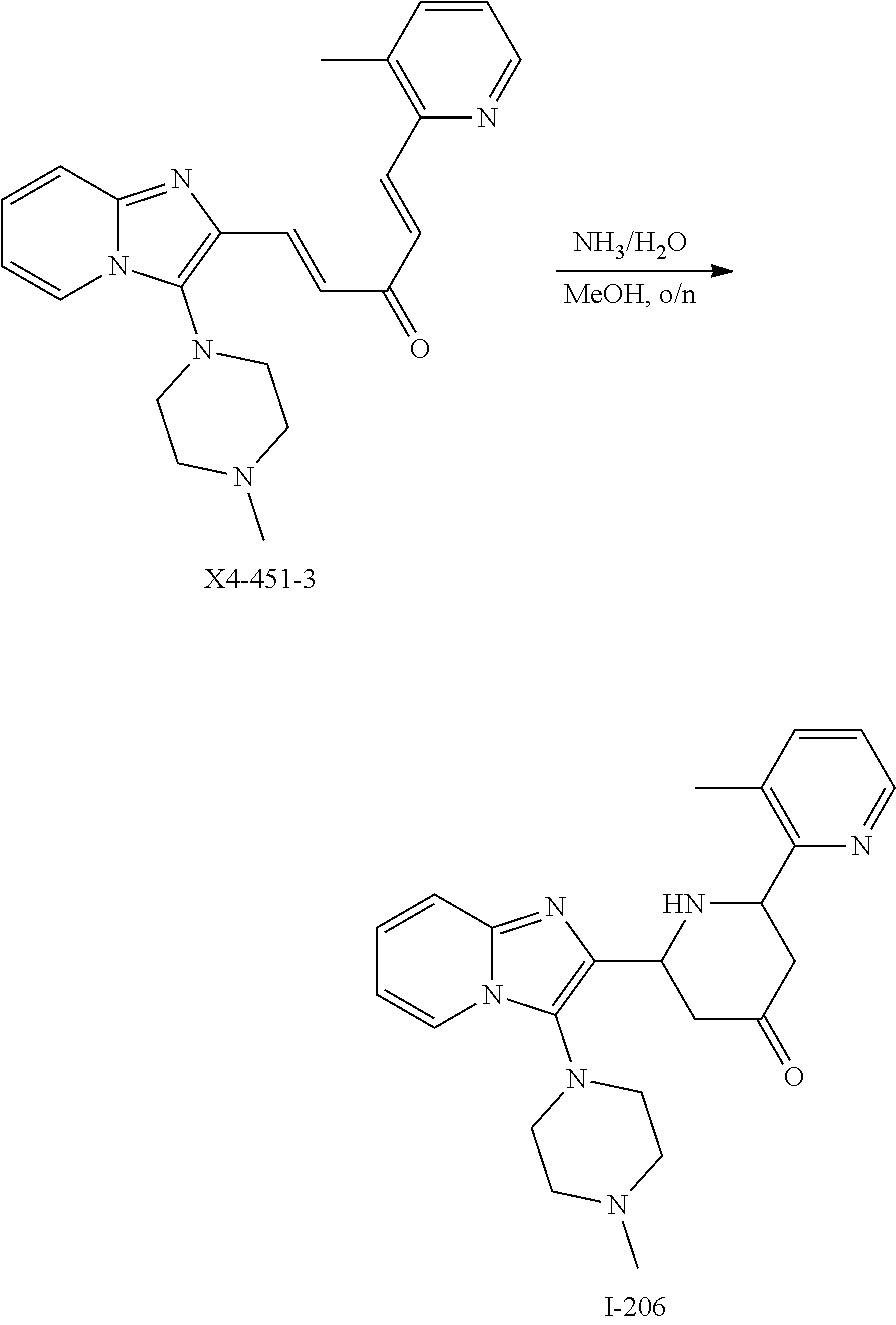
C12=NC(C3CC(=O)CC(C4=C(C)C=CC=N4)N3)=C(N3CCN(C)CC3)N1C=CC=C2.C12=NC(C=CC(C=CC3=C(C)C=CC=N3)=O)=C(N3CCN(C)CC3)N1C=CC=C2
